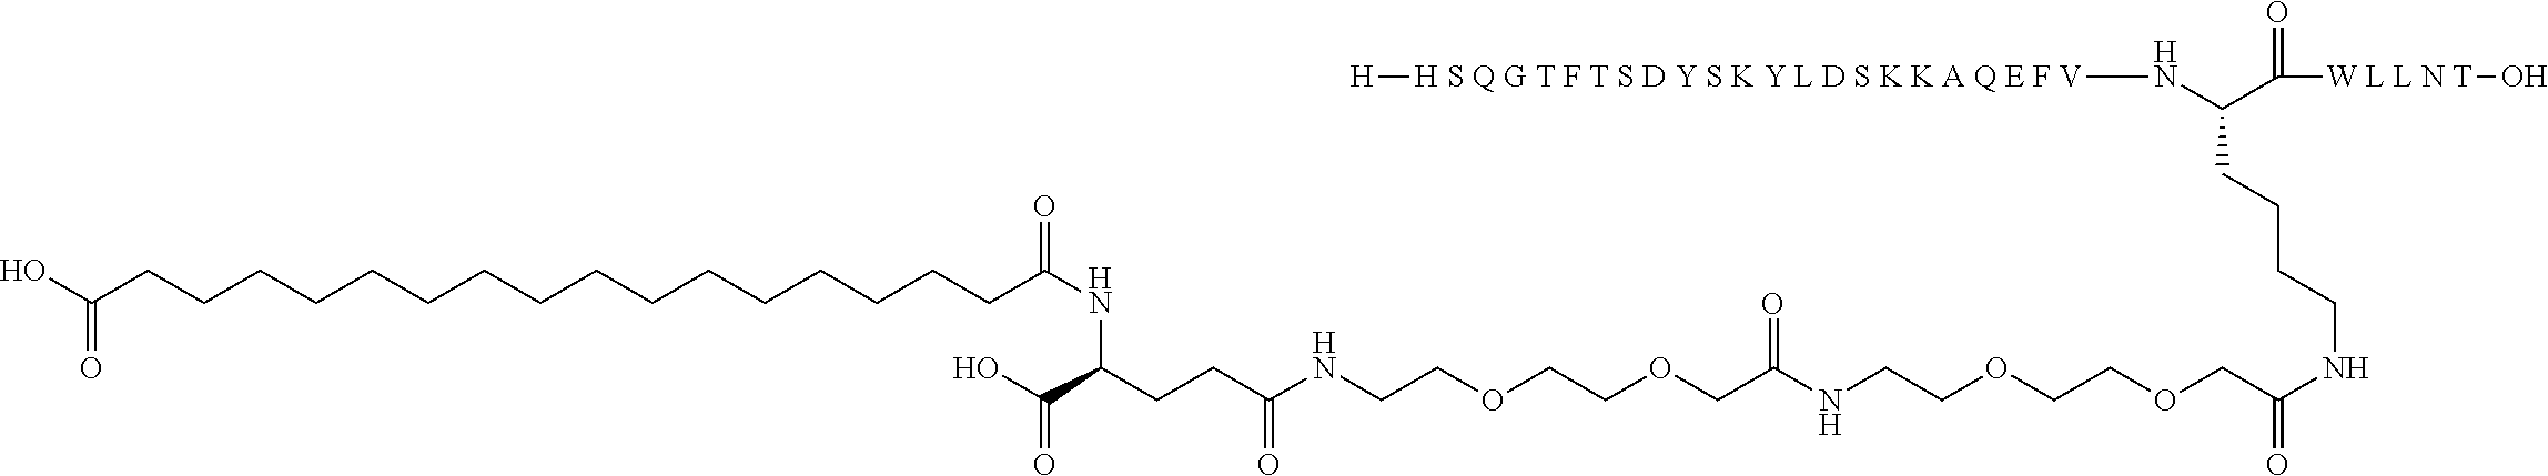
[H][H S Q G T F T S D Y S K Y L D S K K A Q E F V]NC(C([W L L N T]O)=O)CCCCNC(=O)COCCOCCNC(COCCOCCNC(CCC(C(O)=O)NC(=O)CCCCCCCCCCCCCCCCC(O)=O)=O)=O
